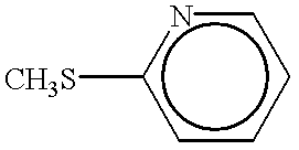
[CH3S]c1ccccn1
